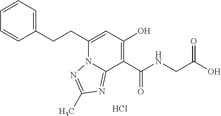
C1(CCC2=CC(O)=C(C(NCC(O)=O)=O)C3=NC(C)=NN23)=CC=CC=C1.Cl
